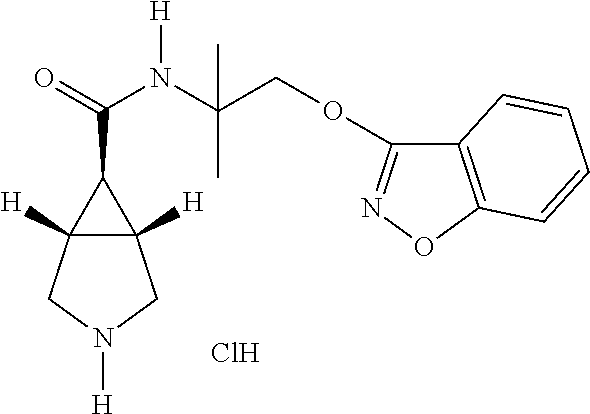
Cl.C(C1C2([H])C1([H])CN([H])C2)(=O)N(C(COC1=NOC2=C1C=CC=C2)(C)C)[H]
